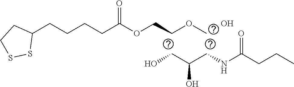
C(C(CNC(CCC)=O)O)O.C(CCC(OCCOC)=O)CC1CCSS1.O
